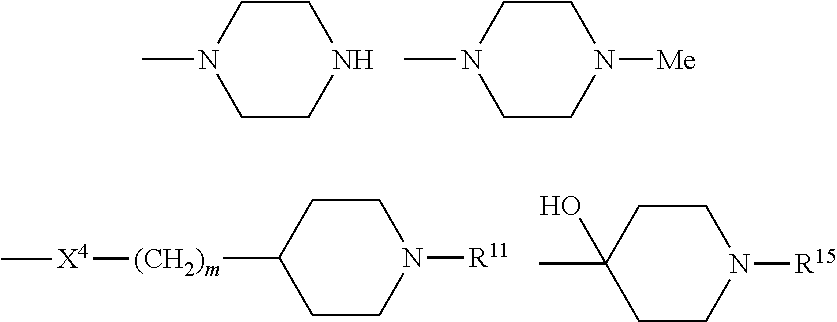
C1CN(C)CCN1.C1CN(C)CCN1[Me].C1CC([(CH2)m][X4]C)CCN1[R11].C1CC(C)(O)CCN1[R15]
